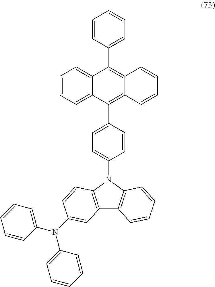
C1=CC(C2=C3C(=C(C4=CC=C(N5C6=C(C7=C5C=CC(N(C5=CC=CC=C5)C5=CC=CC=C5)=C7)C=CC=C6)C=C4)C4=CC=CC=C42)C=CC=C3)=CC=C1
